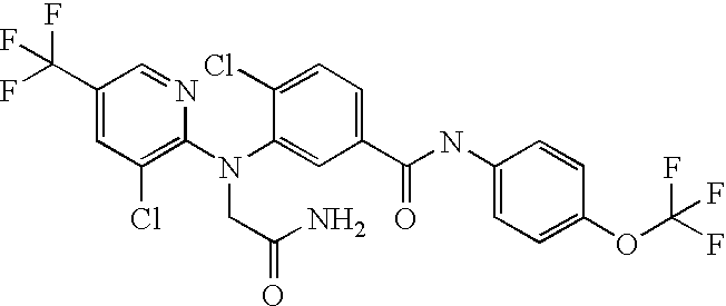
C1(C(F)(F)F)=CC(Cl)=C(N(C2=CC(C(NC3=CC=C(OC(F)(F)F)C=C3)=O)=CC=C2Cl)CC(N)=O)N=C1
